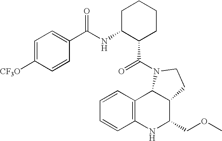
C12=C(NC(COC)C3C1N(C(=O)C1CCCCC1NC(=O)C1=CC=C([CF3O])C=C1)CC3)C=CC=C2
